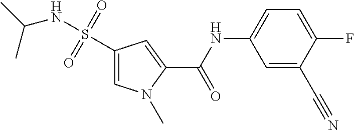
C1(S(NC(C)C)(=O)=O)=CN(C)C(C(NC2=CC=C(F)C(C#N)=C2)=O)=C1
